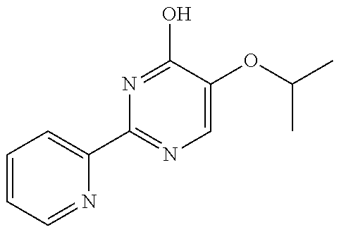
C1=CC=NC(C2=NC=C(OC(C)C)C(O)=N2)=C1
